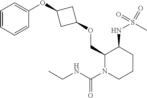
O(CC1N(C(NCC)=O)CCCC1NS(C)(=O)=O)C1CC(OC2=CC=CC=C2)C1
